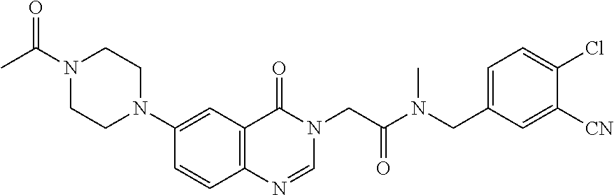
C1=CC2=C(C=C1N1CCN(C(C)=O)CC1)C(=O)N(CC(N(CC1=CC=C(Cl)C([CN])=C1)C)=O)C=N2
